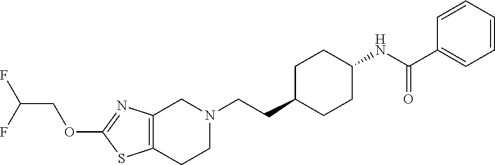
C1(OCC(F)F)=NC2=C(S1)CCN(CCC1CCC(NC(C3=CC=CC=C3)=O)CC1)C2
